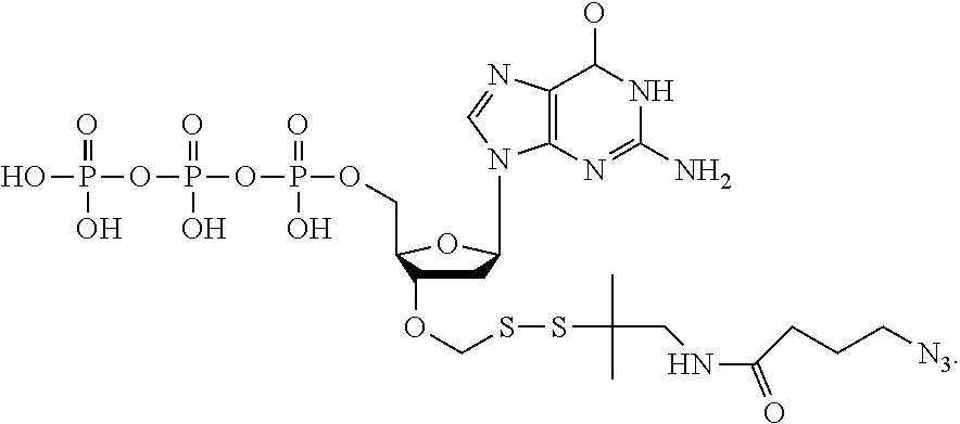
N1(C2CC(OCSSC(C)(C)CNC(CCC[N3])=O)C(COP(OP(OP(O)(O)=O)(O)=O)(O)=O)O2)C2=C(N=C1)C(O)NC(N)=N2
